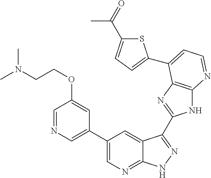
C1(C2=CN=CC(OCCN(C)C)=C2)=CN=C2C(=C1)C(C1=NC3=C(N1)N=CC=C3C1=CC=C(C(=O)C)S1)=NN2
